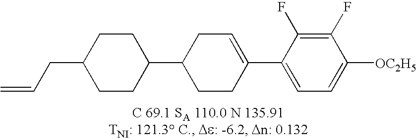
C1(F)=C(F)C(C2=CCC(C3CCC(CC=C)CC3)CC2)=CC=C1[OC2H5]
